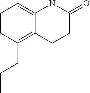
C1=CC(CC=C)=C2C(=C1)NC(=O)CC2
